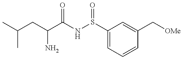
C(CC(N)C(=O)NS(=O)C1=CC=CC(C[OMe])=C1)(C)C
